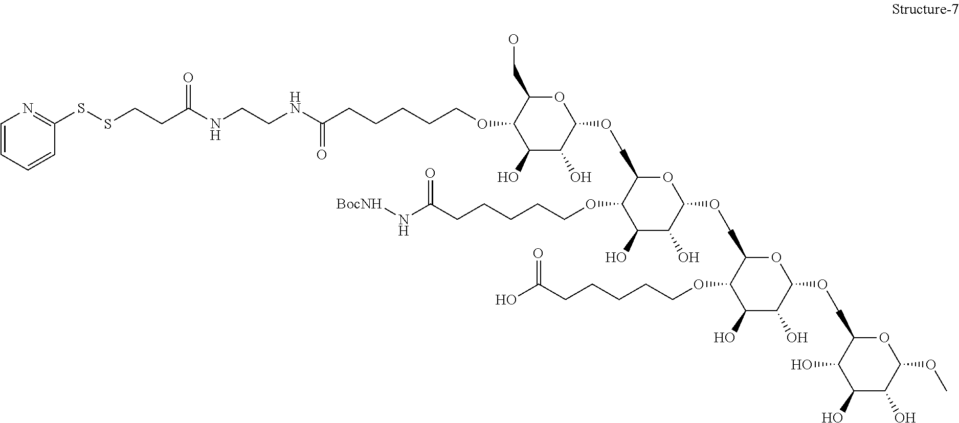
N(CCNC(CCCCCOC1C(O)C(O)C(OCC2C(OCCCCCC(N[BocNH])=O)C(O)C(O)C(OCC3C(OCCCCCC(O)=O)C(O)C(O)C(OCC4C(O)C(O)C(O)C(OC)O4)O3)O2)OC1CO)=O)C(CCSSC1=NC=CC=C1)=O
